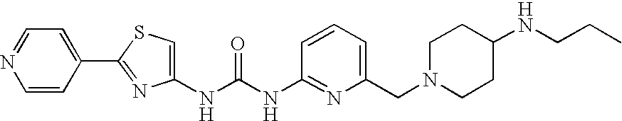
N(C(NC1=NC(CN2CCC(NCCC)CC2)=CC=C1)=O)C1=CSC(C2=CC=NC=C2)=N1
